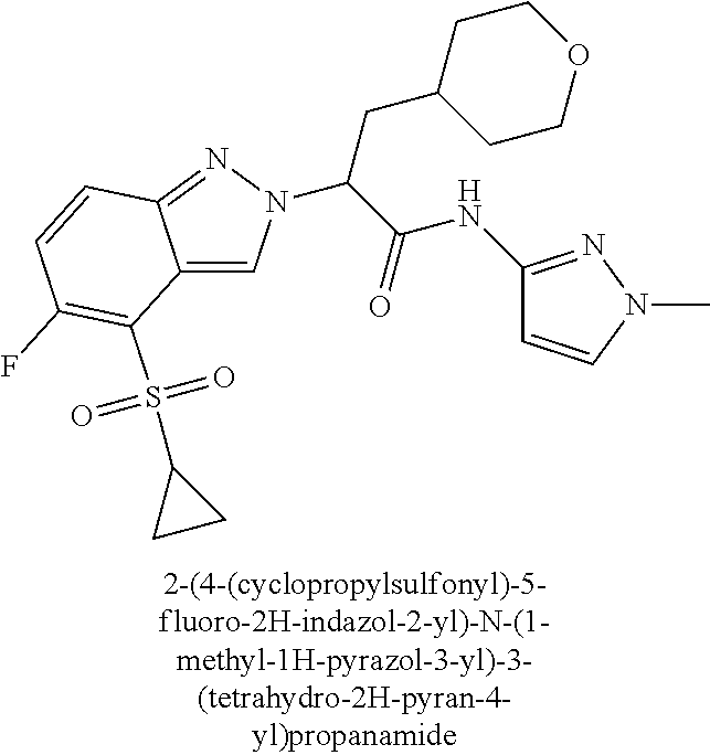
C12=CN(C(C(=O)NC3=NN(C)C=C3)CC3CCOCC3)N=C1C=CC(F)=C2S(=O)(=O)C1CC1
